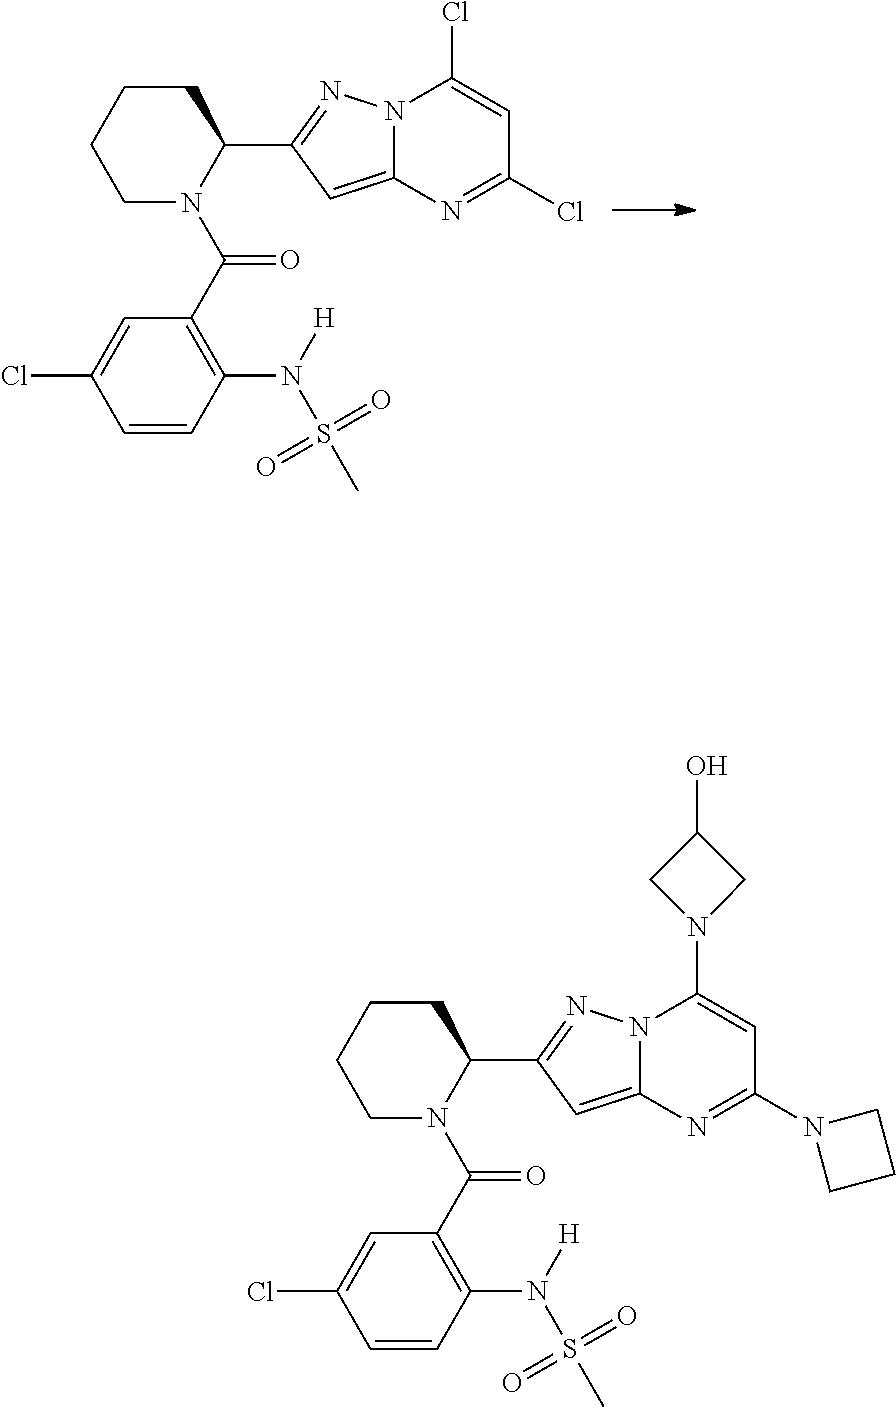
C1N(C(C2=C(N(S(C)(=O)=O)[H])C=CC(Cl)=C2)=O)C(C2=NN3C(=C2)N=C(Cl)C=C3Cl)CCC1.C1N(C(C2=C(N(S(C)(=O)=O)[H])C=CC(Cl)=C2)=O)C(C2=NN3C(=C2)N=C(N2CCC2)C=C3N2CC(O)C2)CCC1
